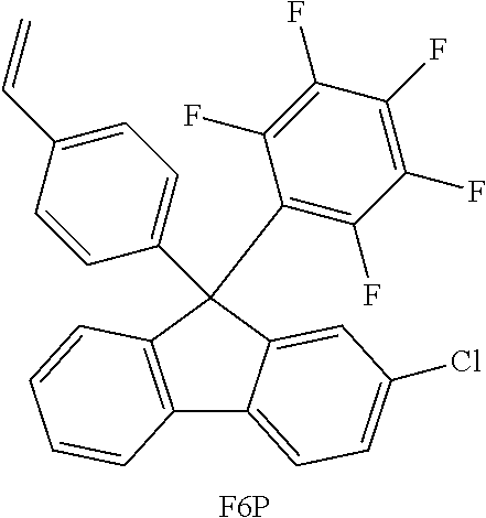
C12=C(C(C3=C(F)C(F)=C(F)C(F)=C3F)(C3=CC=C(C=C)C=C3)C3=CC(Cl)=CC=C13)C=CC=C2.[F6P]
